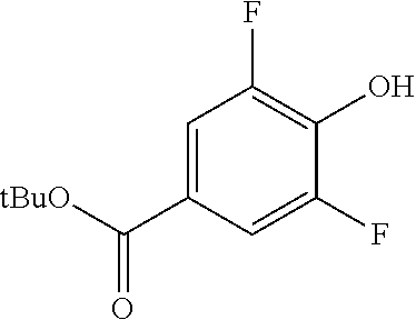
C1=C(C([tBuO])=O)C=C(F)C(O)=C1F
